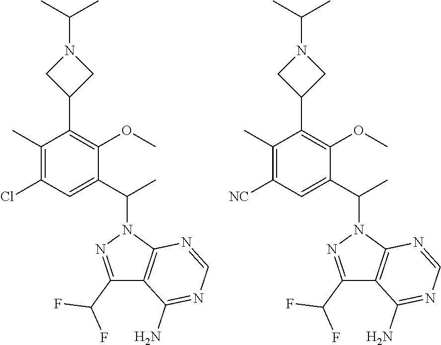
CC(N1CC(C2=C(OC)C(C(C)N3N=C(C(F)F)C4=C3N=CN=C4N)=CC(Cl)=C2C)C1)C.CC(N1CC(C2=C(OC)C(C(C)N3N=C(C(F)F)C4=C3N=CN=C4N)=CC([NC])=C2C)C1)C
